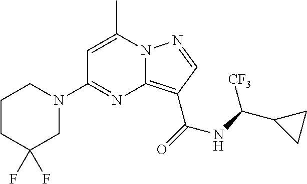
C1CC(F)(F)CN(C2=NC3=C(C(=O)NC(C4CC4)[CF3])C=NN3C(C)=C2)C1
